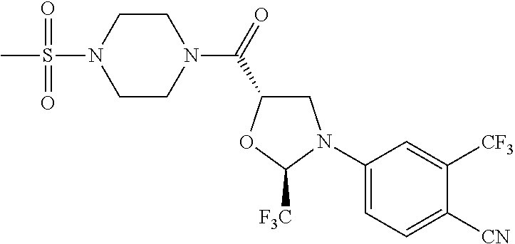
C1(N2CC(C(N3CCN(S(C)(=O)=O)CC3)=O)OC2[F3C])=CC=C([CN])C([CF3])=C1
